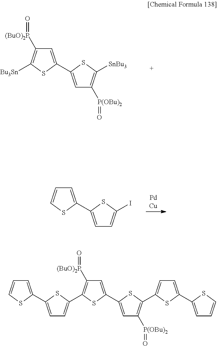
C1=C(C2=CC([P(OBu)2]=O)=C([SnBu3])S2)SC([Bu3Sn])=C1[(BuO)2P]=O.C1=C(C2=CC=C(I)S2)SC=C1.C1=C(C2=CC=C(C3=C([(BuO)2P]=O)C=C(C4=CC([P(OBu)2]=O)=C(C5=CC=C(C6=CC=CS6)S5)S4)S3)S2)SC=C1
